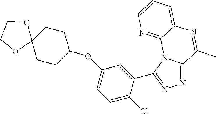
C1(OC2CCC3(CC2)OCCO3)=CC=C(Cl)C(C2=NN=C3N2C2=NC=CC=C2N=C3C)=C1
